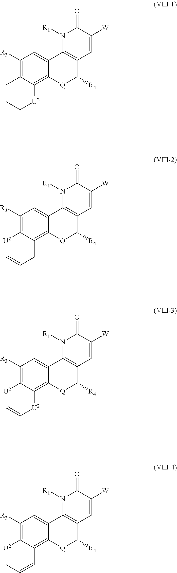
C1([R3])=C2C(=C3C(=C1)C1=C(C([R4])[Q]3)C=C([W])C(=O)N1[R1])[U2]CC=C2.C1([R3])=C2C(=C3C(=C1)C1=C(C([R4])[Q]3)C=C([W])C(=O)N1[R1])CC=C[U2]2.C1([R3])=C2C(=C3C(=C1)C1=C(C([R4])[Q]3)C=C([W])C(=O)N1[R1])[U2]C=C[U2]2.C1([R3])=C2C(=C3C(=C1)C1=C(C([R4])[Q]3)C=C([W])C(=O)N1[R1])C=CC[U2]2
